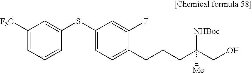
C1([F3C])=CC=CC(SC2=CC=C(CCCC(CO)([NHBoc])[Me])C(F)=C2)=C1
